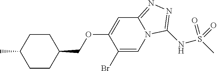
C1CC(COC2=CC3=NN=C(NS(C)(=O)=O)N3C=C2Br)CCC1C
